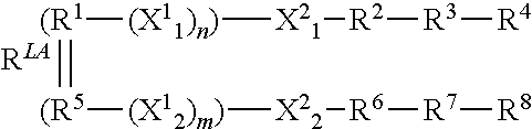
[(R1](=[(R5][(X12)m)][X22][R6][R7][R8])[(X11)n)][X21][R2][R3][R4]
